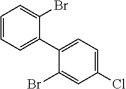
C1=CC=C(C2=CC=C(Cl)C=C2Br)C(Br)=C1
